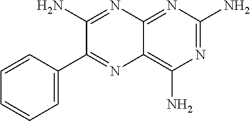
C1=C(C2=NC3=C(N)N=C(N)N=C3N=C2N)C=CC=C1
